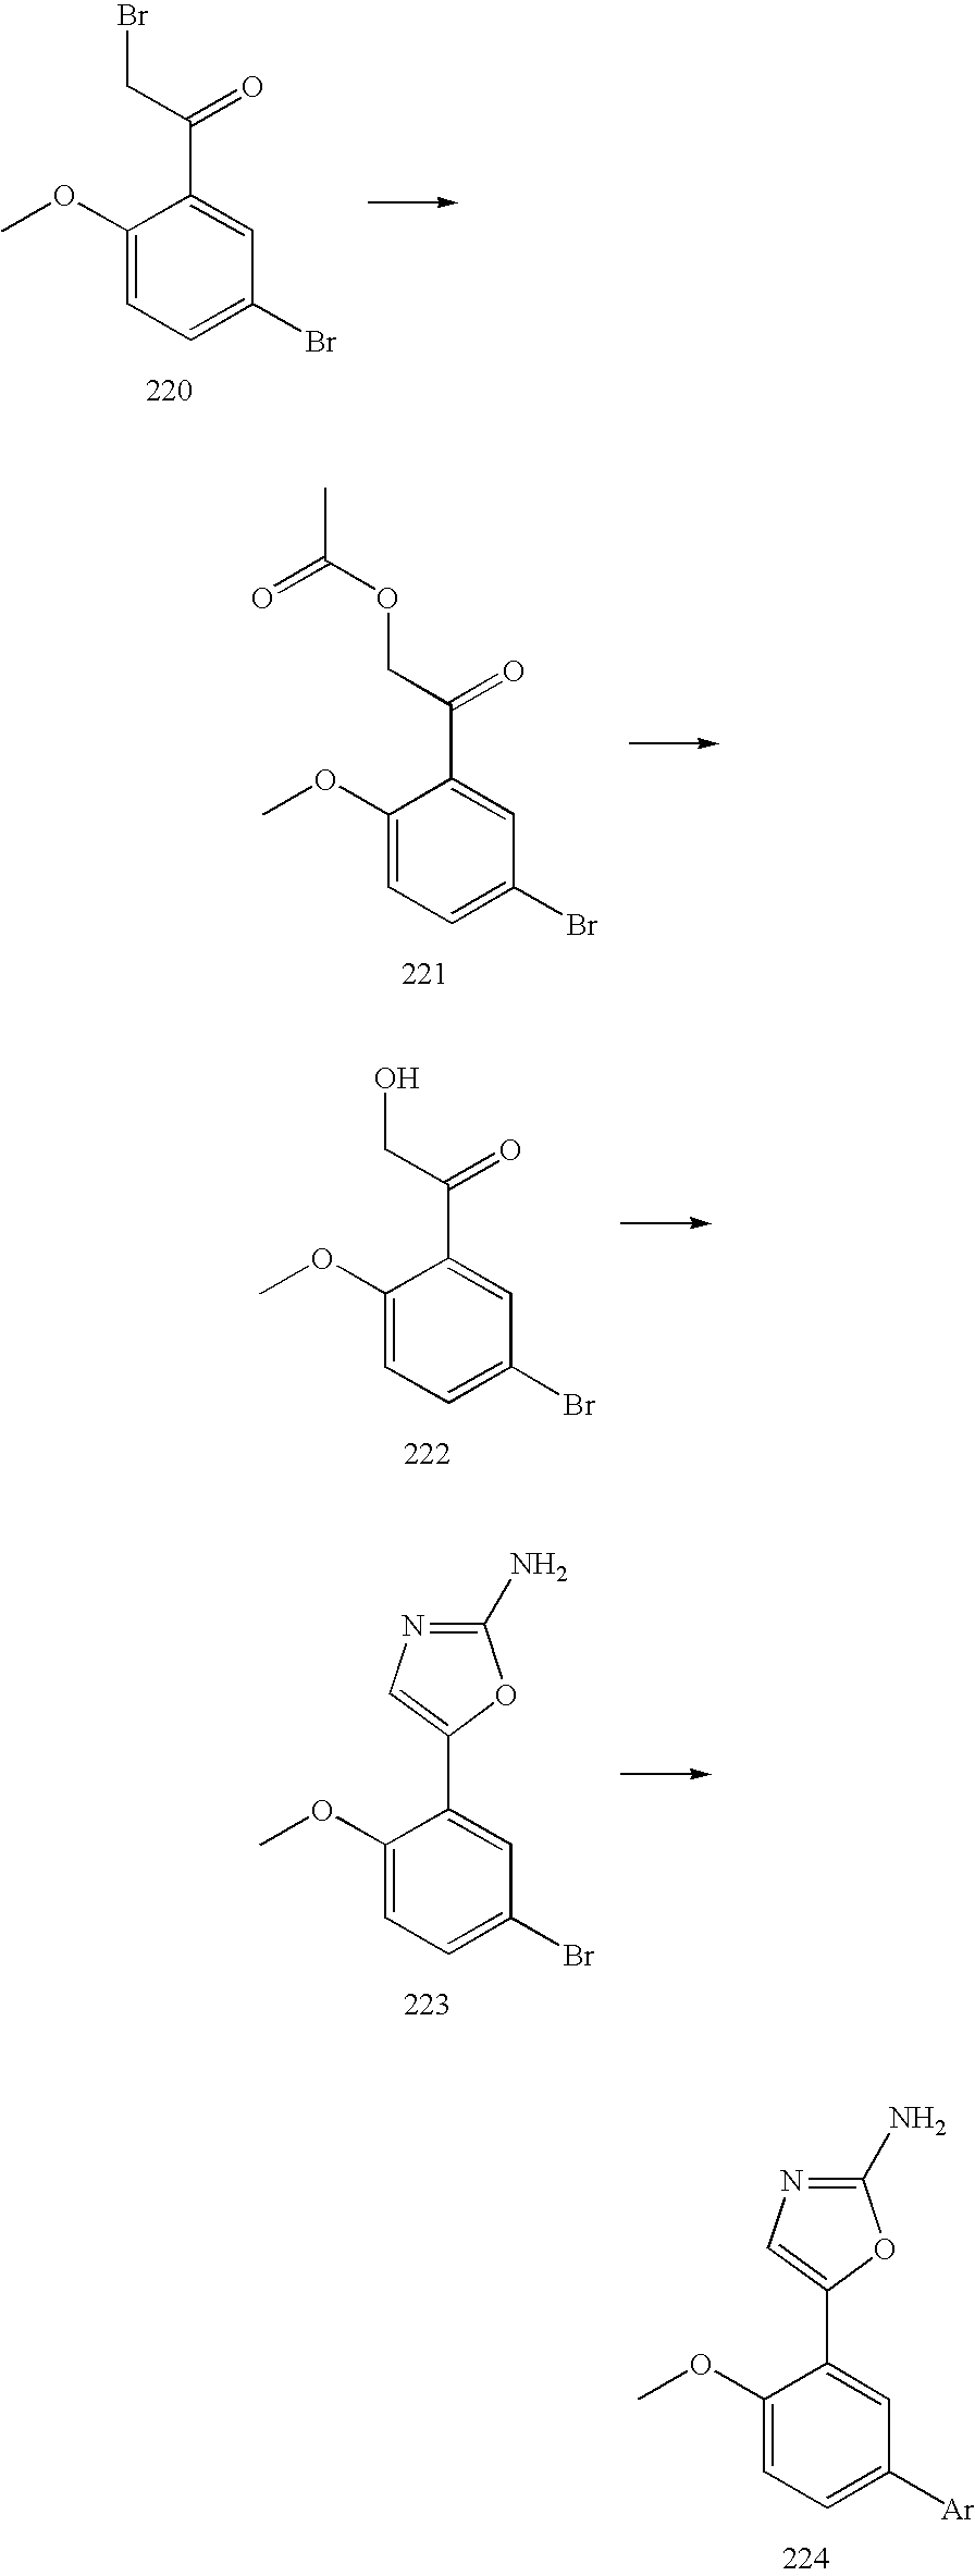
COC1=CC=C(Br)C=C1C(CBr)=O.COC1=CC=C(Br)C=C1C(COC(C)=O)=O.COC1=CC=C(Br)C=C1C(CO)=O.COC1=CC=C(Br)C=C1C1=CN=C(N)O1.COC1=CC=C([Ar])C=C1C1=CN=C(N)O1
